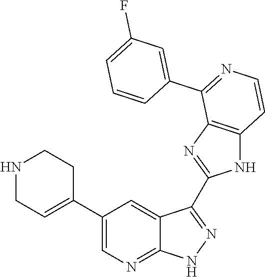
N1CC=C(C2=CN=C3C(=C2)C(C2=NC4=C(N2)C=CN=C4C2=CC(F)=CC=C2)=N[N H]3)CC1
